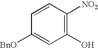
C1(O)=C([NO2])C=CC([BnO])=C1
